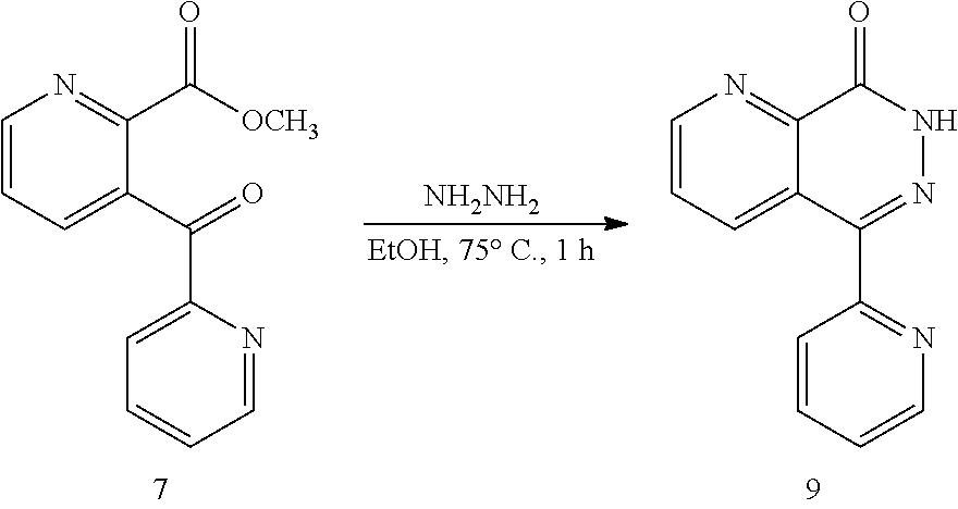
[NH2NH2].C1=CC=CN=C1C1=NNC(=O)C2=NC=CC=C12.C1=C(C(=O)C2=CC=CN=C2C([OCH3])=O)N=CC=C1
